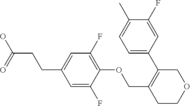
C1=C(F)C(C)=CC=C1C1=C(COC2=C(F)C=C(CCC(=O)O)C=C2F)CCOC1
